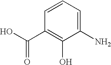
C1(N)=CC=CC(C(O)=O)=C1O
